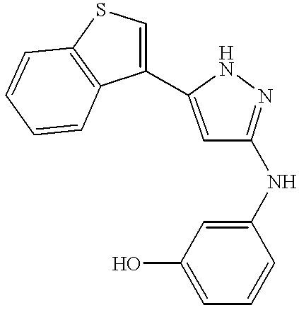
C1(NC2=NNC(C3=CSC4=C3C=CC=C4)=C2)=CC(O)=CC=C1
